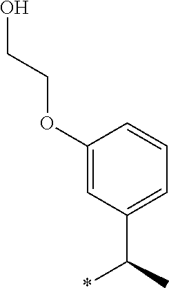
C1(OCCO)=CC(C(*)C)=CC=C1
